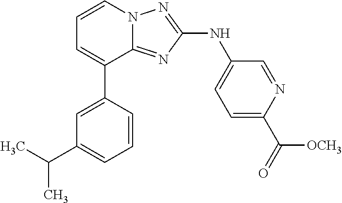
C1=C(C2=CC=CN3C2=NC(NC2=CC=C(C(=O)[OCH3])N=C2)=N3)C=CC=C1C(C)C
